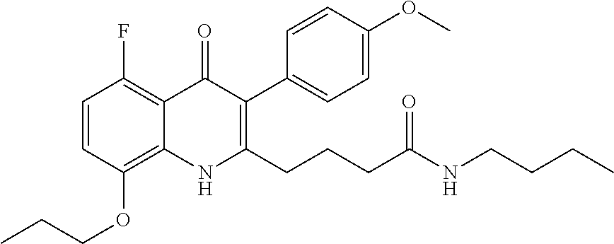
C1=CC(OCCC)=C2C(=C1F)C(=O)C(C1=CC=C(OC)C=C1)=C(CCCC(NCCCC)=O)N2
